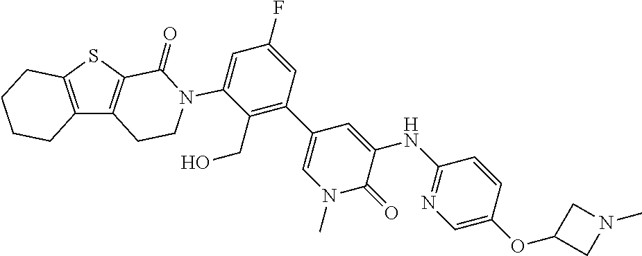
C12=C(SC3=C1CCN(C1=CC(F)=CC(C4=CN(C)C(=O)C(NC5=NC=C(OC6CN(C)C6)C=C5)=C4)=C1CO)C3=O)CCCC2
